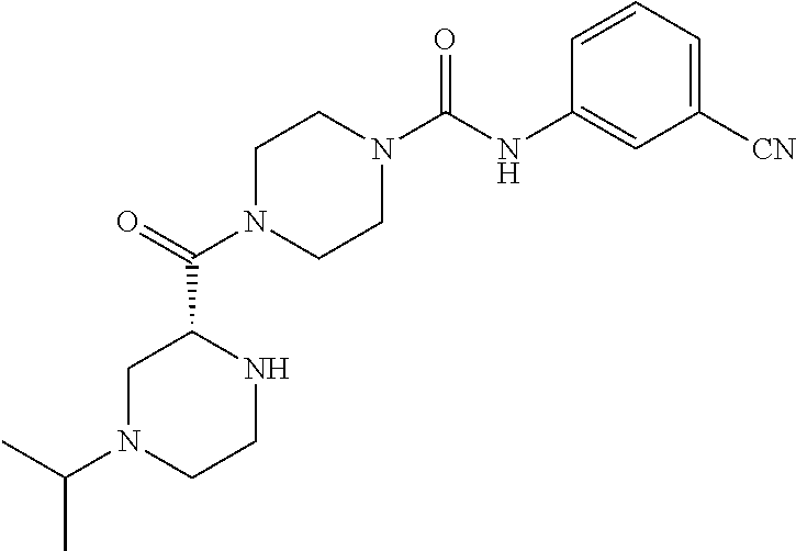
C1N(C(C2CN(C(C)C)CCN2)=O)CCN(C(NC2=CC([CN])=CC=C2)=O)C1
